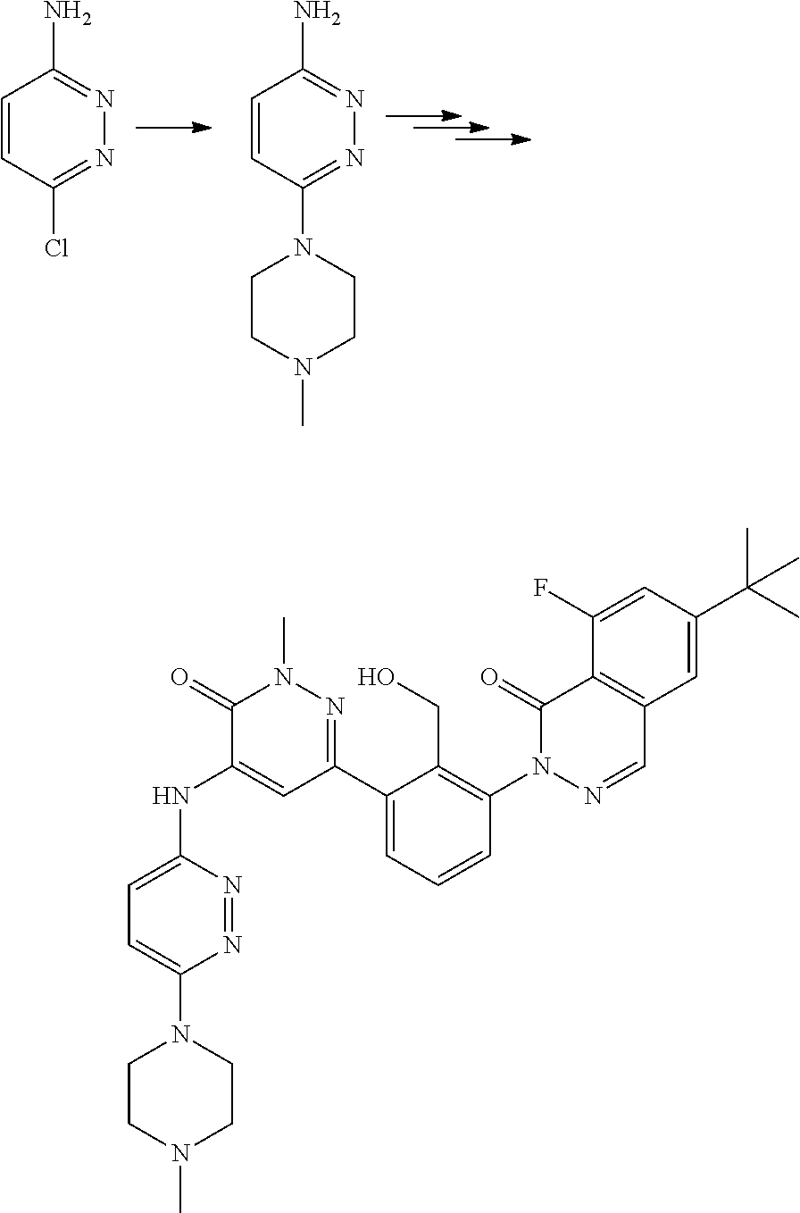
N1=NC(NC2=CC(C3=CC=CC(N4N=CC5=C(C4=O)C(F)=CC(C(C)(C)C)=C5)=C3CO)=NN(C)C2=O)=CC=C1N1CCN(C)CC1.C1=CC(Cl)=NN=C1N.C1=CC(N2CCN(C)CC2)=NN=C1N
